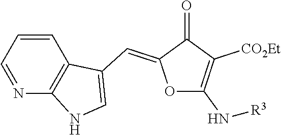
N1=CC=CC2=C1NC=C2C=C1OC(N[R3])=C([CO2Et])C1=O
